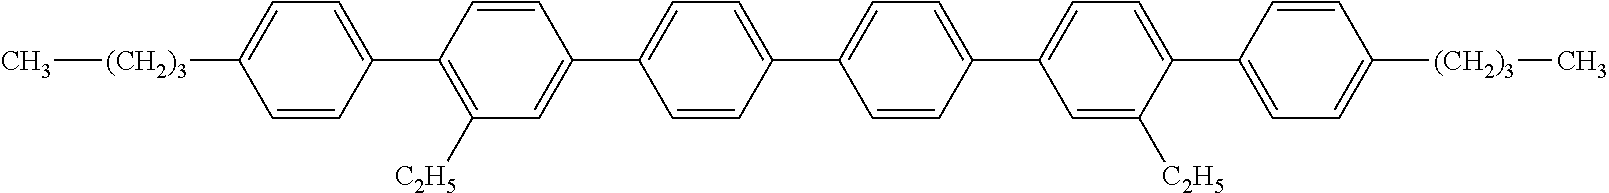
C[(CH2)3]C1=CC=C(C2=C([C2H5])C=C(C3=CC=C(C4=CC=C(C5=CC=C(C6=CC=C([(CH2)3]C)C=C6)C([C2H5])=C5)C=C4)C=C3)C=C2)C=C1
